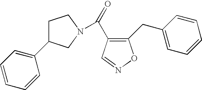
O=C(C1=C(CC2=CC=CC=C2)ON=C1)N1CC(C2=CC=CC=C2)CC1
